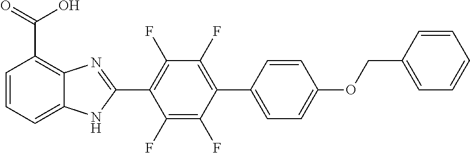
C1(F)=C(F)C(C2=CC=C(OCC3=CC=CC=C3)C=C2)=C(F)C(F)=C1C1=NC2=C(C(O)=O)C=CC=C2N1
